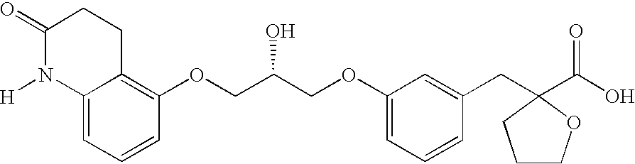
C12=CC=CC(OCC(COC3=CC=CC(CC4(C(O)=O)OCCC4)=C3)O)=C1CCC(=O)N2[H]
